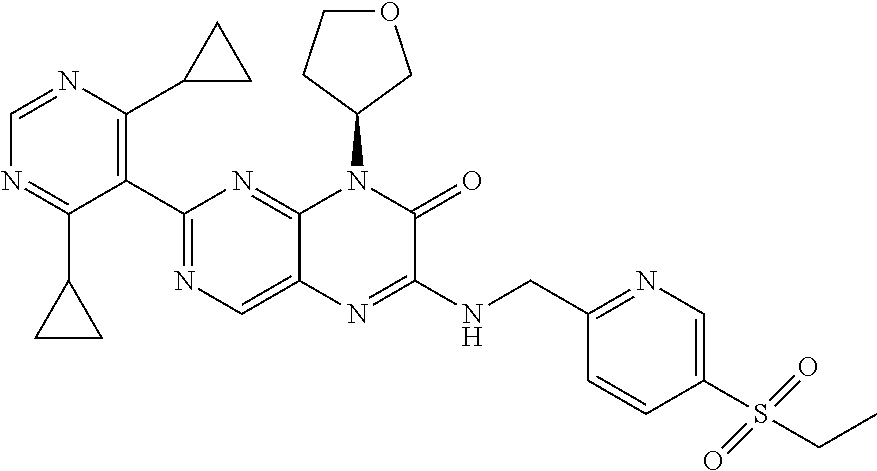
C1(C2=NC=C3C(=N2)N(C2COCC2)C(=O)C(NCC2=NC=C(S(CC)(=O)=O)C=C2)=N3)=C(C2CC2)N=CN=C1C1CC1
